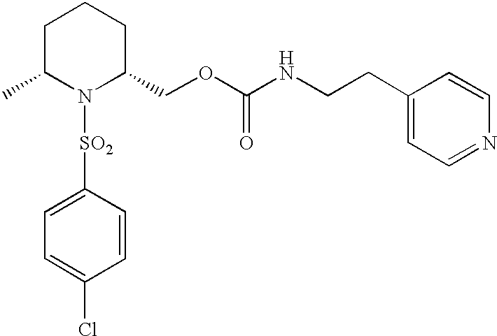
C1([SO2]N2C(COC(NCCC3=CC=NC=C3)=O)CCCC2C)=CC=C(Cl)C=C1
